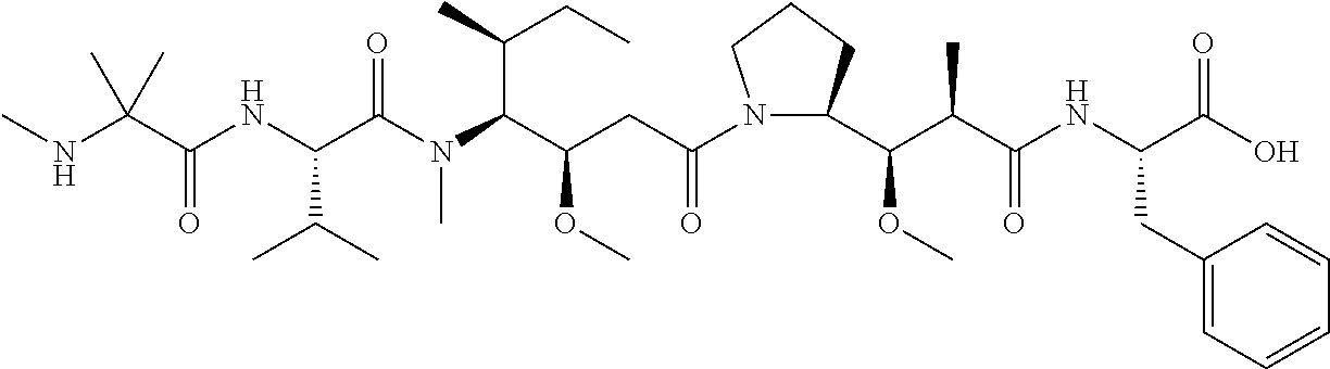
N(C(C(NC(C(N(C(C(CC(N1C(C(C(C(NC(C(O)=O)CC2=CC=CC=C2)=O)C)OC)CCC1)=O)OC)C(C)CC)C)=O)C(C)C)=O)(C)C)C
